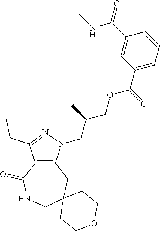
C12=C(N(CC(COC(C3=CC=CC(C(NC)=O)=C3)=O)C)N=C1CC)CC1(CNC2=O)CCOCC1
